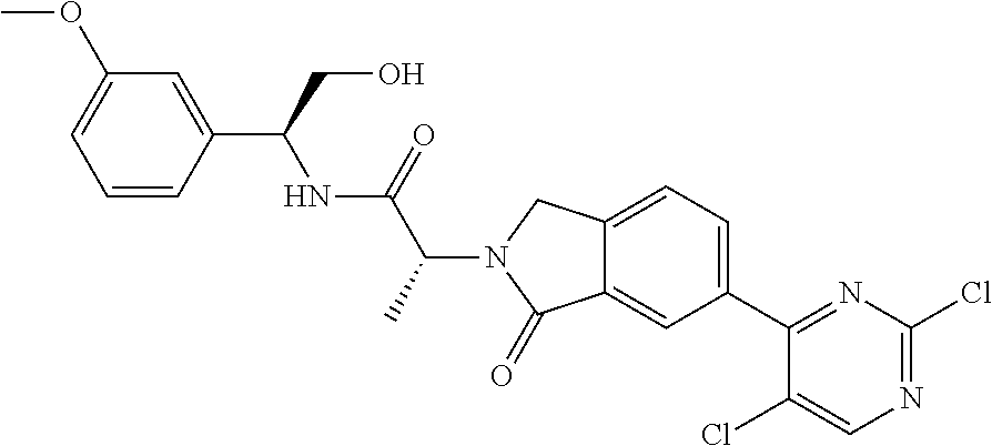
C1(C2=NC(Cl)=NC=C2Cl)=CC=C2C(=C1)C(=O)N(C(C)C(=O)NC(C1=CC(OC)=CC=C1)CO)C2
